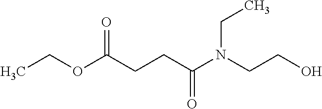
CCOC(CCC(N(CCO)CC)=O)=O
